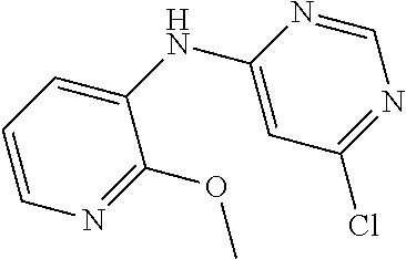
C1(NC2=CC=CN=C2OC)=CC(Cl)=NC=N1
